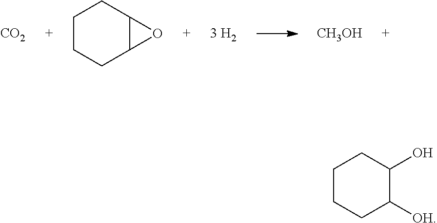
[CO2].C12C(O1)CCCC2.[CH3OH].C1(O)C([OH])CCCC1
